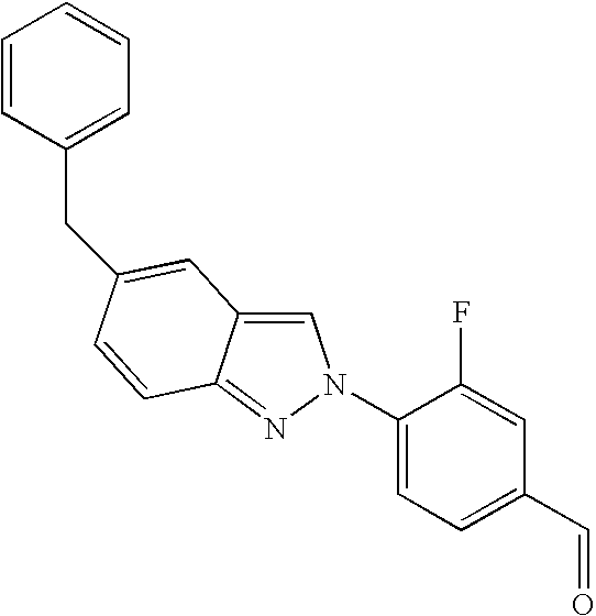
C1=C2C(=NN1C1=CC=C(C=O)C=C1F)C=CC(CC1=CC=CC=C1)=C2
